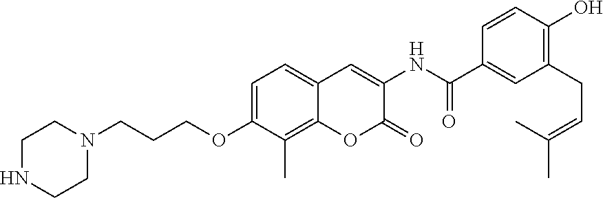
C1(C(NC2=CC3=CC=C(OCCCN4CCNCC4)C(C)=C3OC2=O)=O)=CC(CC=C(C)C)=C(O)C=C1
